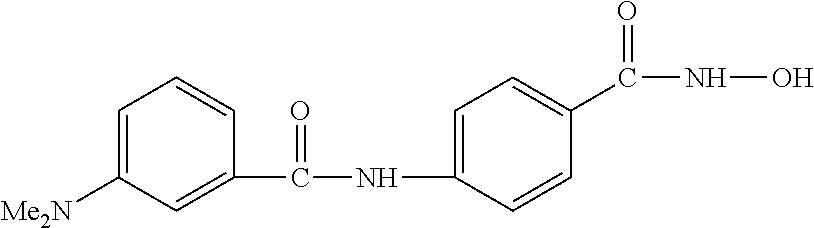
C1(NC(C2=CC([Me2N])=CC=C2)=O)=CC=C(C(NO)=O)C=C1
